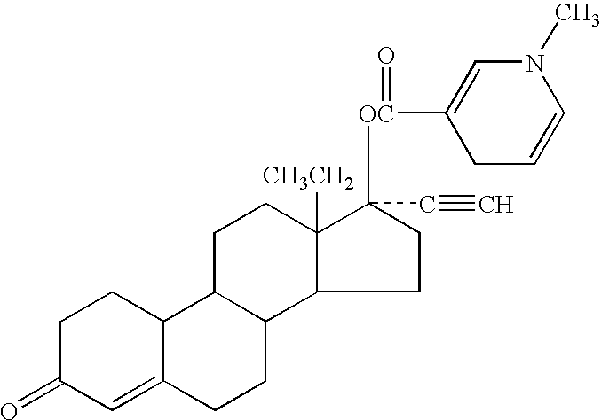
C1C(=O)C=C2C(C1)C1C(CC2)C2C([CH3CH2])(CC1)C([OC](C1=CN(C)C=CC1)=O)(C#C)CC2
